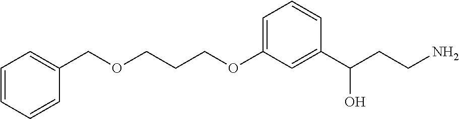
C(COC1=CC=CC(C(CCN)O)=C1)COCC1=CC=CC=C1
